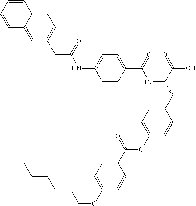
C1=CC(C(=O)NC(CC2=CC=C(OC(C3=CC=C(OCCCCCCC)C=C3)=O)C=C2)C(=O)O)=CC=C1NC(CC1=CC=C2C(=C1)C=CC=C2)=O
